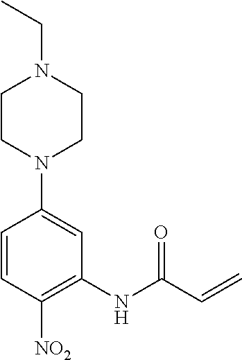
CCN1CCN(C2=CC(NC(C=C)=O)=C([NO2])C=C2)CC1
